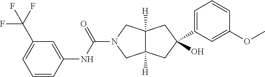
OC1(C2=CC=CC(OC)=C2)CC2([H])C([H])(CN(C(=O)NC3=CC(C(F)(F)F)=CC=C3)C2)C1
